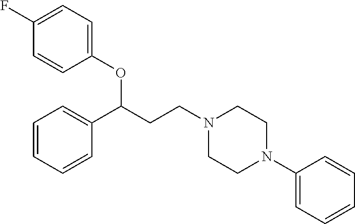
C1(OC(CCN2CCN(C3=CC=CC=C3)CC2)C2=CC=CC=C2)=CC=C(F)C=C1
